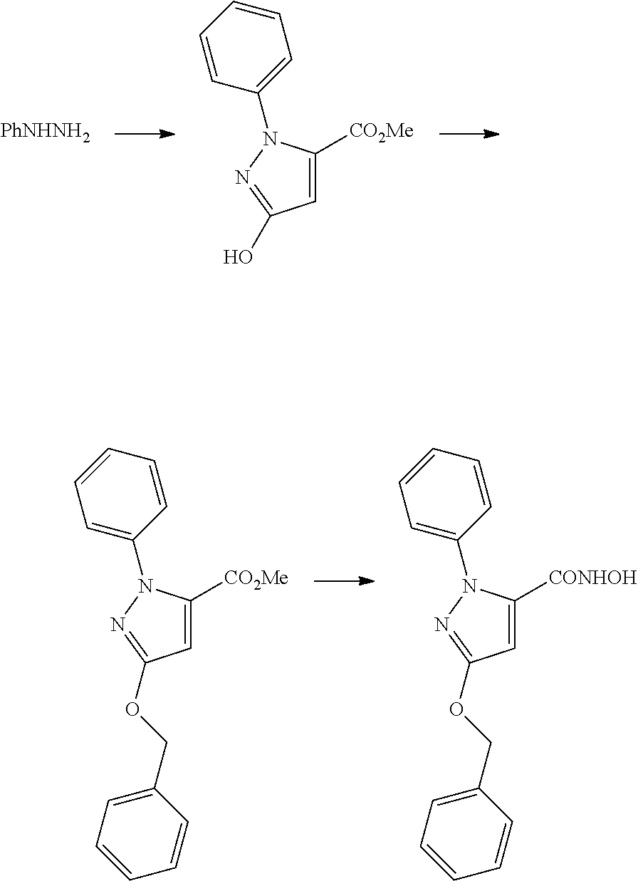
C1=C([CO2Me])N(C2=CC=CC=C2)N=C1OCC1=CC=CC=C1.C1=C([CONHOH])N(C2=CC=CC=C2)N=C1OCC1=CC=CC=C1.C1=C([CO2Me])N(C2=CC=CC=C2)N=C1O.[PhNHNH2]
